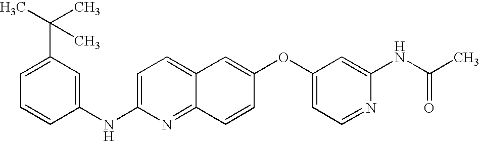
C12=NC(NC3=CC(C(C)(C)C)=CC=C3)=CC=C1C=C(OC1=CC=NC(NC(C)=O)=C1)C=C2
